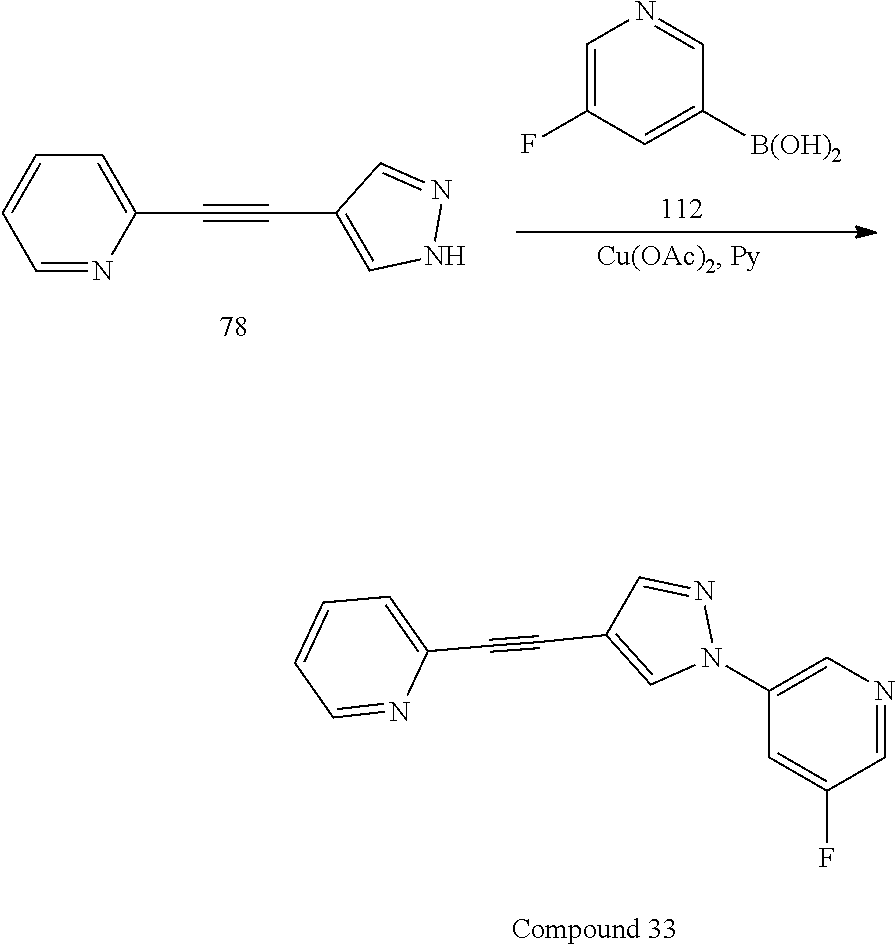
C1=CC=NC(C#CC2=CNN=C2)=C1.C1=C(F)C=C([B(OH)2])C=N1.C1=C(N2N=CC(C#CC3=CC=CC=N3)=C2)C=C(F)C=N1
